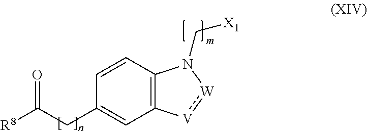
C1(CC([R8])=O)=CC2=C(C=C1)N(C[X1])[W]:[V]2
